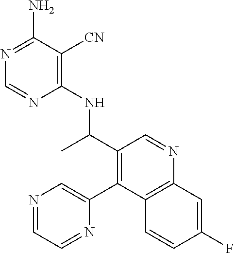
C1(NC(C2=C(C3=CN=CC=N3)C3=C(N=C2)C=C(F)C=C3)C)=C([CN])C(N)=NC=N1
